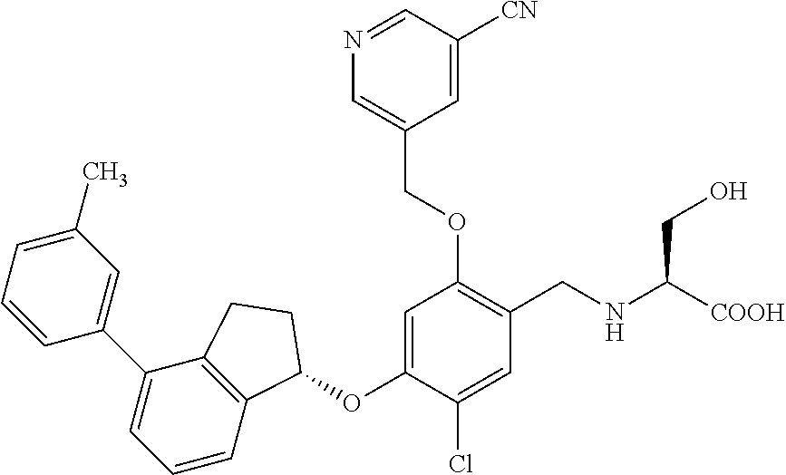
C1=CC=C(C)C=C1C1=CC=CC2=C1CCC2OC1=CC(OCC2=CN=CC([CN])=C2)=C(CNC(CO)[COOH])C=C1Cl
